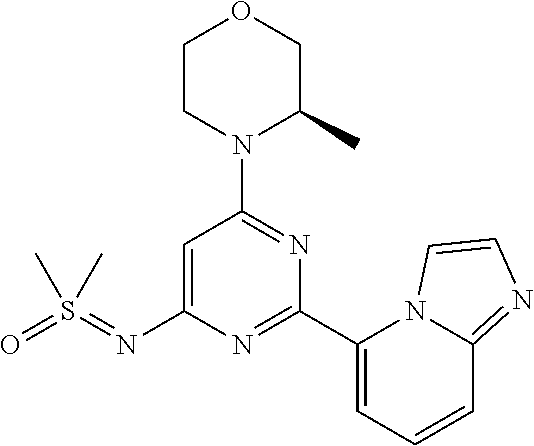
C1=C(N=S(=O)(C)C)N=C(C2=CC=CC3=NC=CN23)N=C1N1C(C)COCC1
